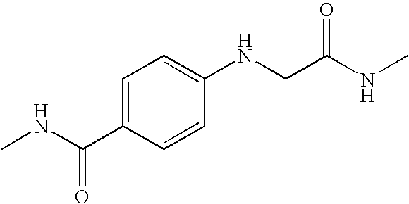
C1=C(C(NC)=O)C=CC(NCC(NC)=O)=C1
